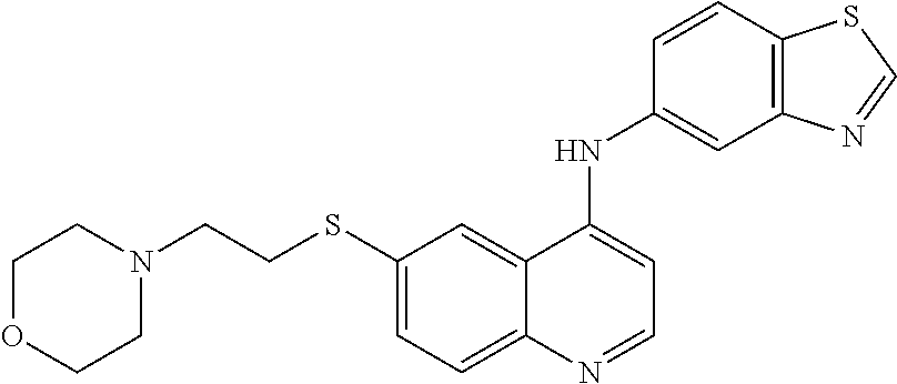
S(C1=CC=C2C(=C1)C(NC1=CC3=C(C=C1)SC=N3)=CC=N2)CCN1CCOCC1
